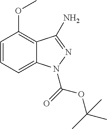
C1=CC=C2C(=C1OC)C(N)=NN2C(=O)OC(C)(C)C
